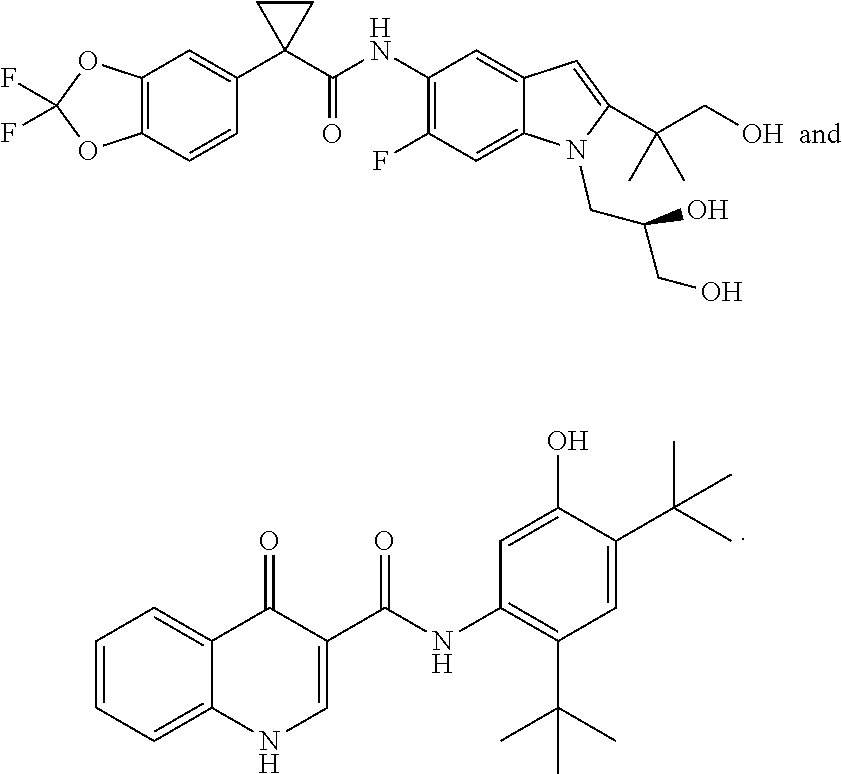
C1=CC=C2C(=C1)C(=O)C(C(NC1=C(C(C)(C)C)C=C(C(C)(C)C)C(O)=C1)=O)=CN2.C12=C(C=CC(C3(C(NC4=C(F)C=C5C(=C4)C=C(C(CO)(C)C)N5CC(CO)O)=O)CC3)=C1)OC(F)(F)O2
